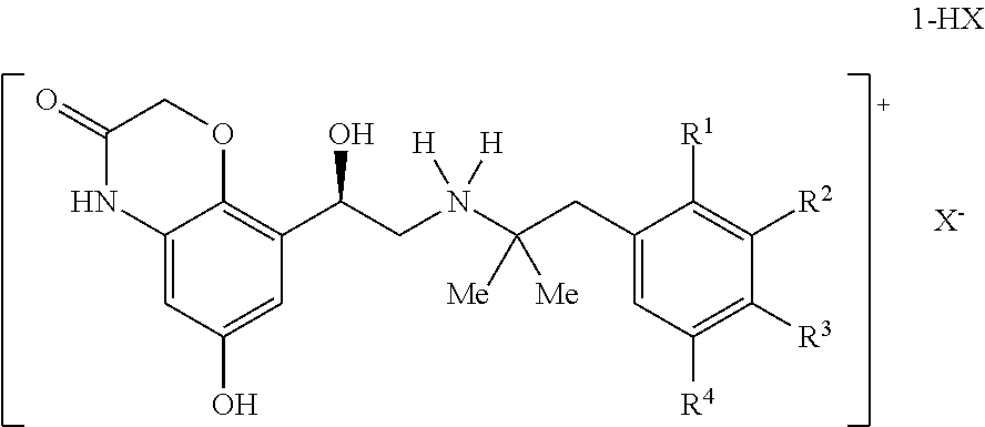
C1(=O)NC2=CC(O)=CC(C(CN(C(CC3=CC([R4])=C([R3])C([R2])=C3[R1])([Me])[Me])([H])[H])O)=C2OC1.[X-]
